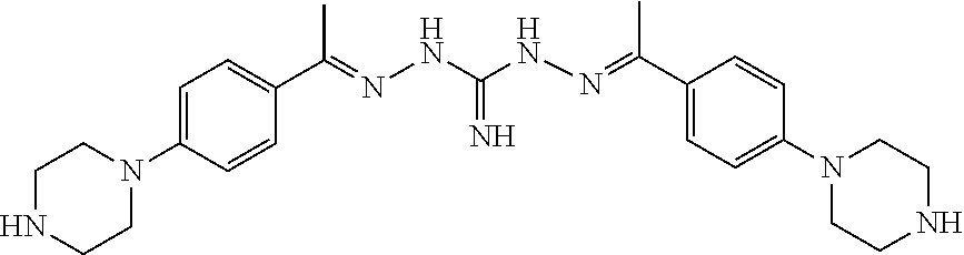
C1=C(N2CCNCC2)C=CC(C(=NNC(=N)NN=C(C2=CC=C(N3CCNCC3)C=C2)C)C)=C1
